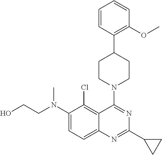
C1(N(CCO)C)=CC=C2C(=C1Cl)C(N1CCC(C3=C(OC)C=CC=C3)CC1)=NC(C1CC1)=N2
